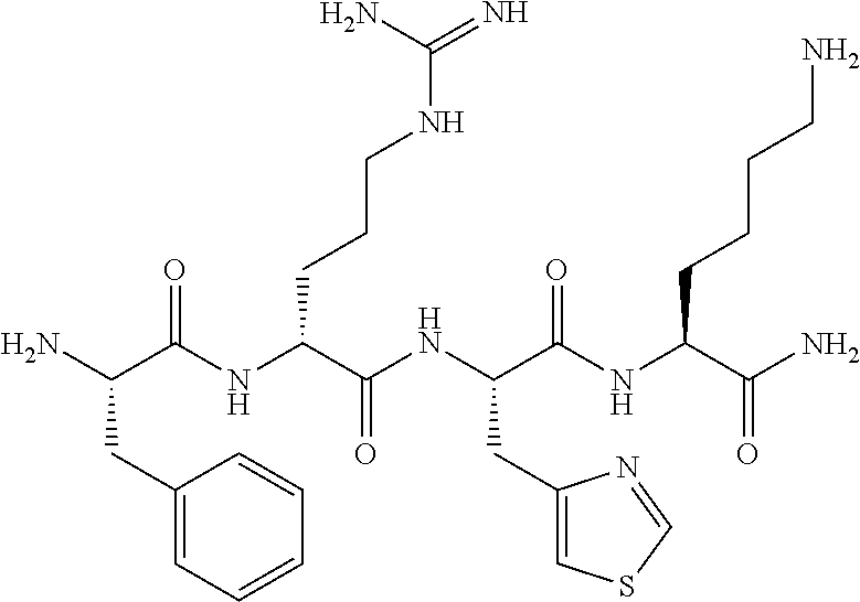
NC(C(NC(C(NC(C(NC(C(N)=O)CCCCN)=O)CC1=CSC=N1)=O)CCCNC(=N)N)=O)CC1=CC=CC=C1
